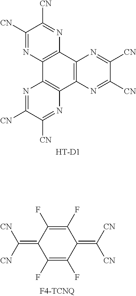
C12=C(C3=C(C4=C1N=C([CN])C([CN])=N4)N=C([CN])C([CN])=N3)N=C([CN])C([CN])=N2.[HT-D1].C1(=C([CN])[CN])C(F)=C(F)C(=C([CN])[CN])C(F)=C1F
